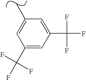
C1(C(F)(F)F)=CC(C(F)(F)F)=CC(C)=C1
